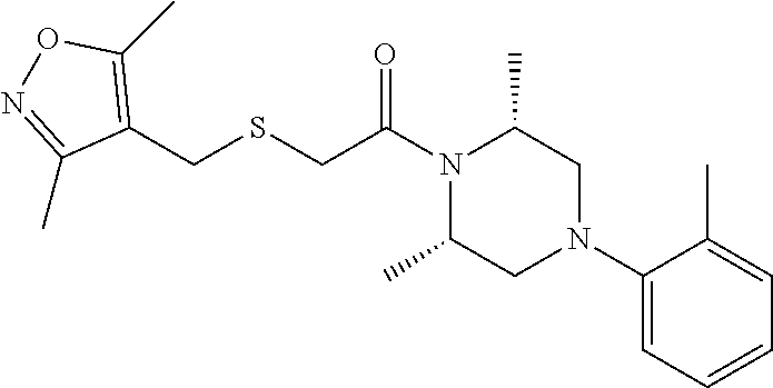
C1(N2CC(C)N(C(CSCC3=C(C)ON=C3C)=O)C(C)C2)=CC=CC=C1C
